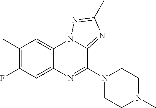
C1(C)=C(F)C=C2C(=C1)N1C(=NC(C)=N1)C(N1CCN(C)CC1)=N2
